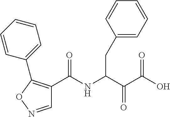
C1(C(NC(C(C(O)=O)=O)CC2=CC=CC=C2)=O)=C(C2=CC=CC=C2)ON=C1
